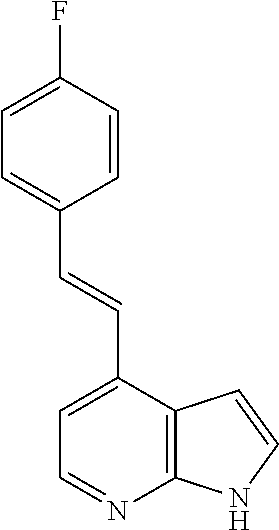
C12=C(C(C=CC3=CC=C(F)C=C3)=CC=N1)C=CN2
